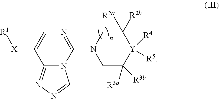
C1=C([X][R1])C2=NN=CN2C(N2CC([R3a])([R3b])[Y]([R4])([R5])C([R2a])([R2b])C2)=N1
